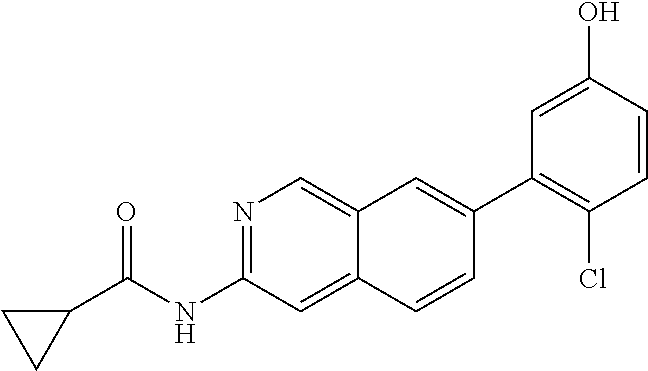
C1(C2=CC3=CN=C(NC(=O)C4CC4)C=C3C=C2)=C(Cl)C=CC(O)=C1
